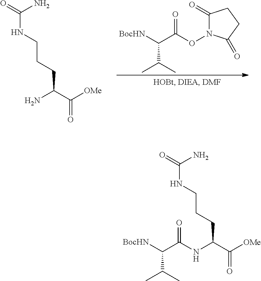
C(NCCCC(C([OMe])=O)NC(C([BocHN])C(C)C)=O)(=O)N.C(NCCCC(C([OMe])=O)N)(=O)N.C1(=O)N(OC(C([BocHN])C(C)C)=O)C(=O)CC1
